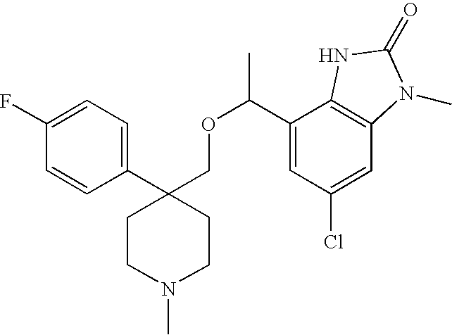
C1(C2(COC(C)C3=CC(Cl)=CC4=C3NC(=O)N4C)CCN(C)CC2)=CC=C(F)C=C1
